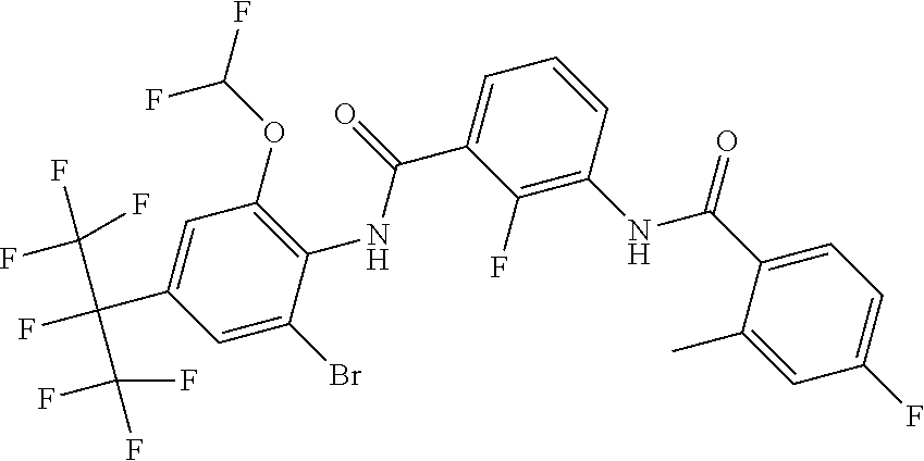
C1(F)=C(NC(C2=CC=C(F)C=C2C)=O)C=CC=C1C(=O)NC1=C(OC(F)F)C=C(C(F)(C(F)(F)F)C(F)(F)F)C=C1Br
